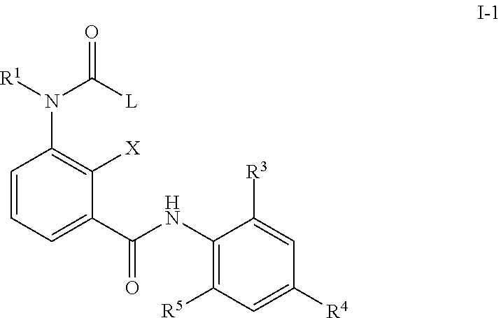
C1(NC(=O)C2=CC=CC(N([R1])C([L])=O)=C2[X])=C([R5])C=C([R4])C=C1[R3]
